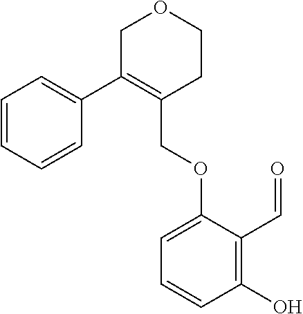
C1=CC=CC(C2=C(COC3=CC=CC(O)=C3C=O)CCOC2)=C1
